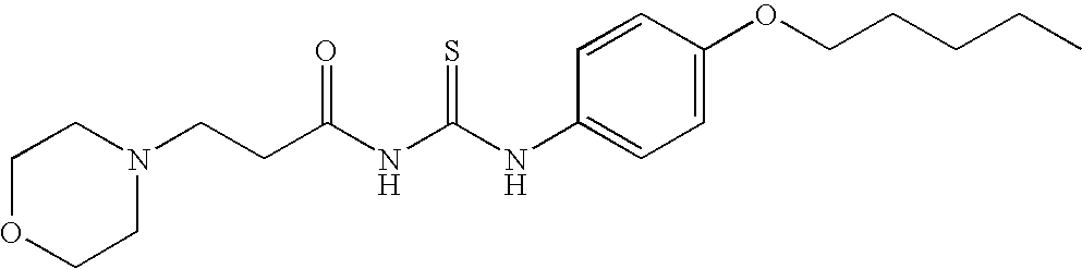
C(NC(NC1=CC=C(OCCCCC)C=C1)=S)(=O)CCN1CCOCC1
